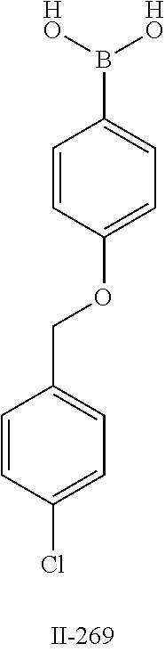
C1=CC(OCC2=CC=C(Cl)C=C2)=CC=C1B([HO])[HO]
